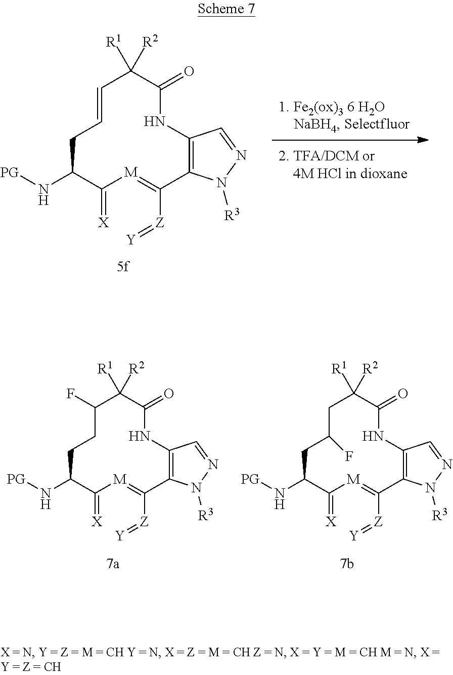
C1(=[X])[M]=C([Z]=[Y])C2=C(NC(=O)C([R2])([R1])C=CCC1N[PG])C=NN2[R3].C1(=[X])[M]=C([Z]=[Y])C2=C(NC(=O)C([R2])([R1])CC(F)CC1N[PG])C=NN2[R3].C1(=[X])[M]=C([Z]=[Y])C2=C(NC(=O)C([R2])([R1])C(F)CCC1N[PG])C=NN2[R3]
